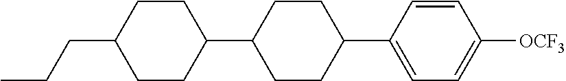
C1([OCF3])=CC=C(C2CCC(C3CCC(CCC)CC3)CC2)C=C1
